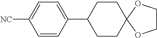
C1=CC(C2CCC3(CC2)OCCO3)=CC=C1[NC]
